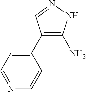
N1=CC=C(C2=C(N)NN=C2)C=C1
